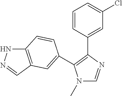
N1(C)C=NC(C2=CC(Cl)=CC=C2)=C1C1=CC2=C(NN=C2)C=C1
